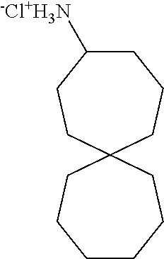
C1C([-Cl+H3N])CCC2(CC1)CCCCCC2
